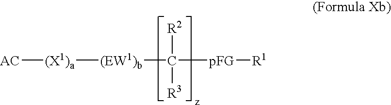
C([pFG][R1])([(EW1)b][(X1)a][AC])([R2])[R3]
